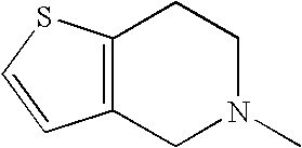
C12=C(SC=C1)CCN(C)C2
